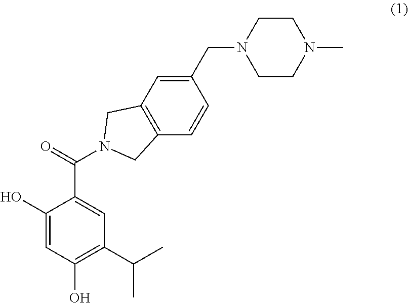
C1(CN2CCN(C)CC2)=CC2=C(C=C1)CN(C(=O)C1=CC(C(C)C)=C(O)C=C1O)C2
